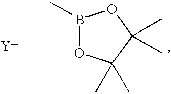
B1(C)OC(C)(C)C(C)(C)O1
